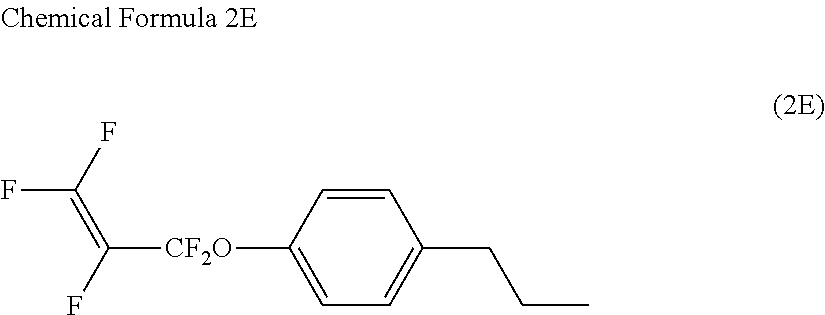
FC(F)=C(F)[CF2O]C1=CC=C(CCC)C=C1
